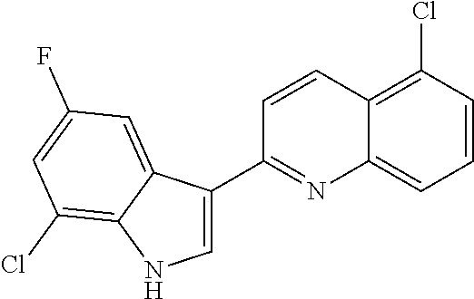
C1=CC(Cl)=C2C(=C1)N=C(C1=CNC3=C(Cl)C=C(F)C=C13)C=C2
